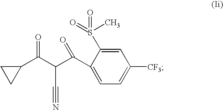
C1(C(C(C(C2=CC=C([CF3])C=C2S(=O)(=O)C)=O)C#N)=O)CC1
